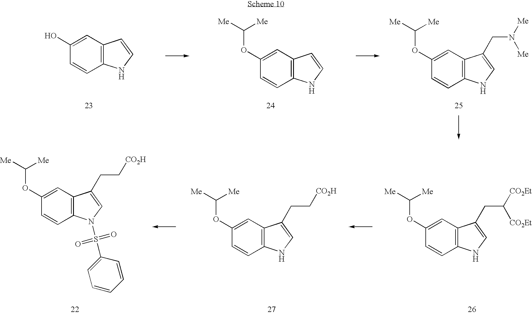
C1(OC([Me])[Me])=CC2=C(C=C1)NC=C2CN([Me])[Me].C1(O)=CC2=C(C=C1)NC=C2.C1(OC([Me])[Me])=CC2=C(C=C1)NC=C2.C1(OC([Me])[Me])=CC2=C(C=C1)N(S(C1=CC=CC=C1)(=O)=O)C=C2CC[CO2H].C1(OC([Me])[Me])=CC2=C(C=C1)NC=C2CC[CO2H].C1(OC([Me])[Me])=CC2=C(C=C1)NC=C2CC([CO2Et])[CO2Et]
